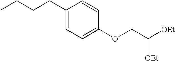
C1(CCCC)=CC=C(OCC([OEt])[OEt])C=C1
